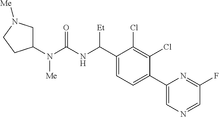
C1(N(C(NC(C2=CC=C(C3=CN=CC(F)=N3)C(Cl)=C2Cl)[Et])=O)[Me])CN([Me])CC1
